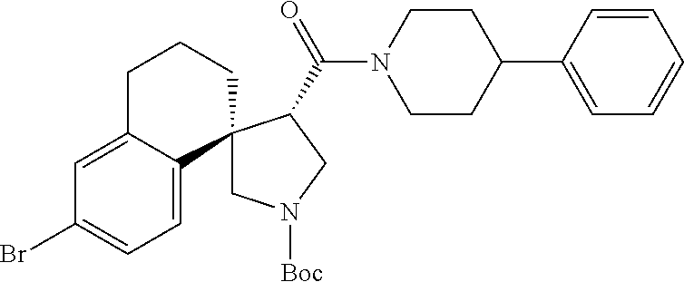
C1=C2C(=CC=C1Br)C1(CCC2)CN([Boc])CC1C(=O)N1CCC(C2=CC=CC=C2)CC1
